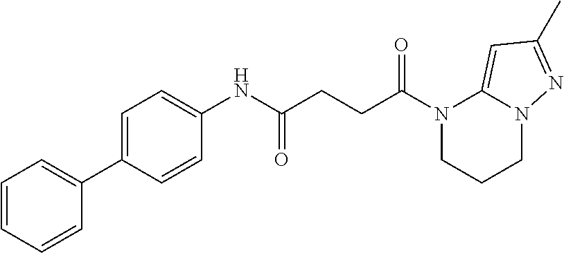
N1(C(CCC(NC2=CC=C(C3=CC=CC=C3)C=C2)=O)=O)CCCN2C1=CC(C)=N2
